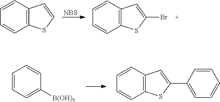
[NBS].C1=CC2=C(C=C1)SC=C2.C1=CC2=C(C=C1)SC(Br)=C2.C1=CC=C([B(OH)2])C=C1.C1=CC2=C(C=C1)SC(C1=CC=CC=C1)=C2
